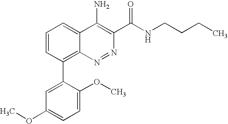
C1=C(OC)C(C2=C3C(=CC=C2)C(N)=C(C(NCCCC)=O)N=N3)=CC(OC)=C1
